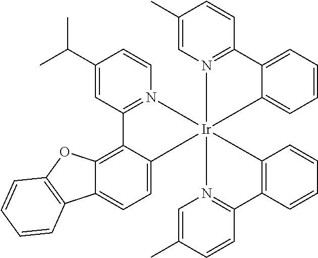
C12=C3C(=CC=C1C1=C(O2)C=CC=C1)[Ir]12(N4=C3C=C(C(C)C)C=C4)(N3=C(C=CC(C)=C3)C3=CC=CC=C31)N1=C(C=CC(C)=C1)C1=C2C=CC=C1
